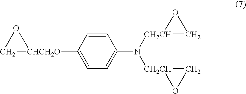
C1[CHCH2O](C2=CC=C(N([CH2CH]3CO3)[CH2CH]3CO3)C=C2)O1
